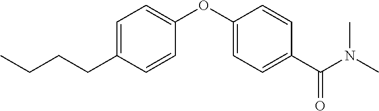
C1=C(CCCC)C=CC(OC2=CC=C(C(N(C)C)=O)C=C2)=C1
